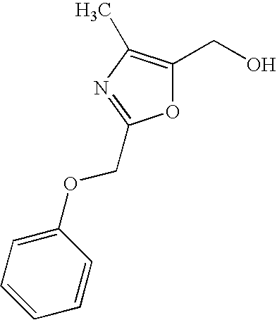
O1C(CO)=C(C)N=C1COC1=CC=CC=C1
